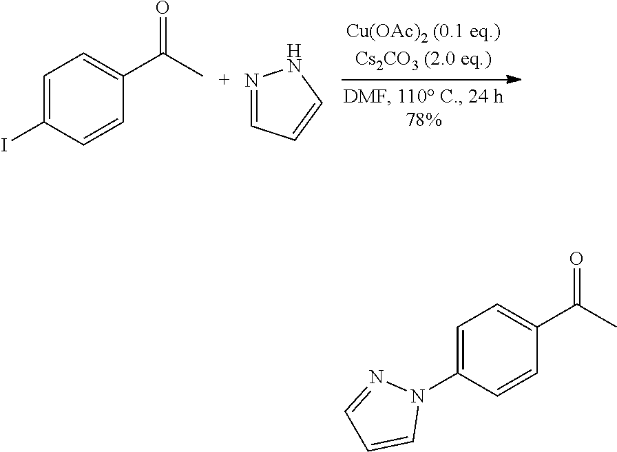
C1=C(I)C=CC(C(C)=O)=C1.N1=CC=CN1.C1=C(N2N=CC=C2)C=CC(C(C)=O)=C1
